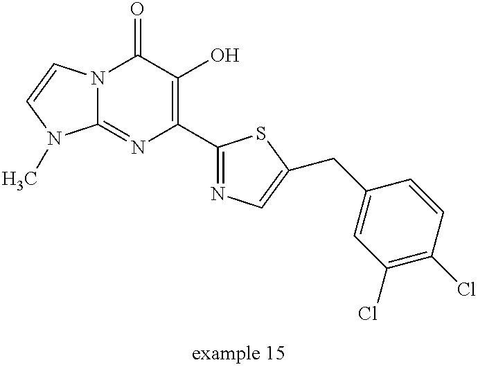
N12C(=NC(C3=NC=C(CC4=CC(Cl)=C(Cl)C=C4)S3)=C(O)C1=O)N(C)C=C2
